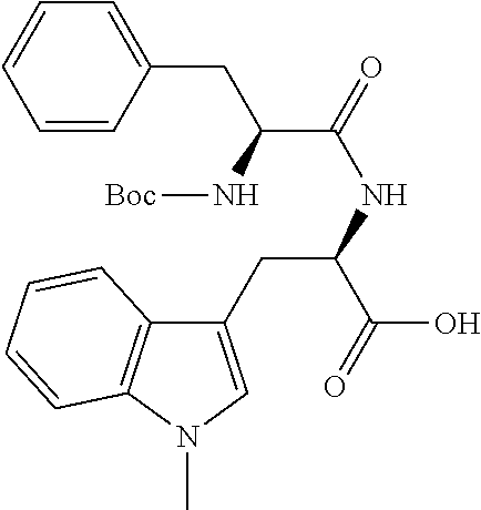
C1(CC(NC(=O)C(N[Boc])CC2=CC=CC=C2)C(=O)O)=CN(C)C2=C1C=CC=C2
